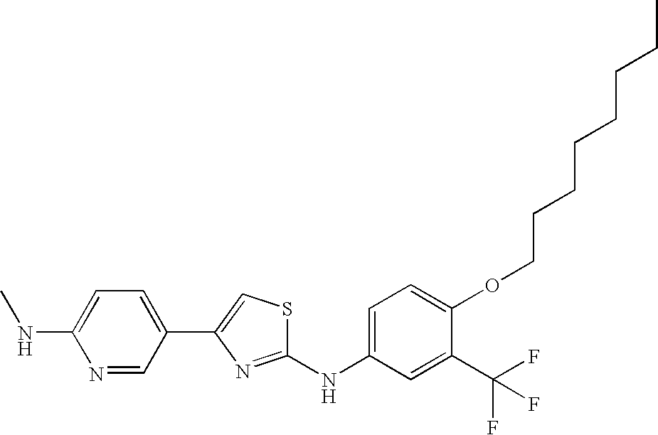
C1(NC2=CC=C(OCCCCCCCC)C(C(F)(F)F)=C2)=NC(C2=CC=C(NC)N=C2)=CS1
